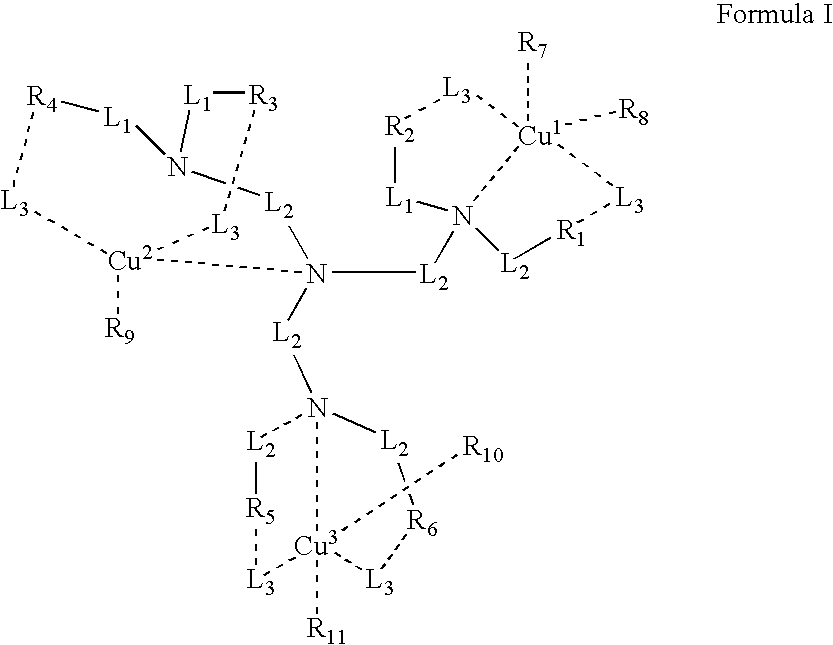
[Cu3]12([R11])([R10])[L3][R5][L2]N1([L2]N1([L2]N34[Cu1]([R7])([R8])([L3][R1][L2]3)[L3][R2][L1]4)[L2]N3[L1][R3][L3][Cu2]1([R9])[L3][R4][L1]3)[L2][R6][L3]2
